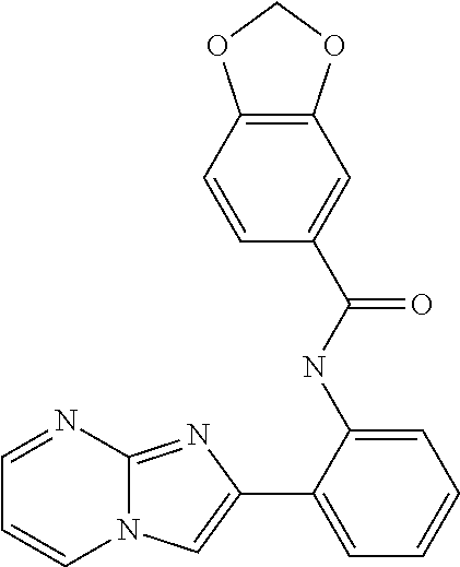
C1=NC2=NC(C3=CC=CC=C3NC(C3=CC4=C(C=C3)OCO4)=O)=CN2C=C1
